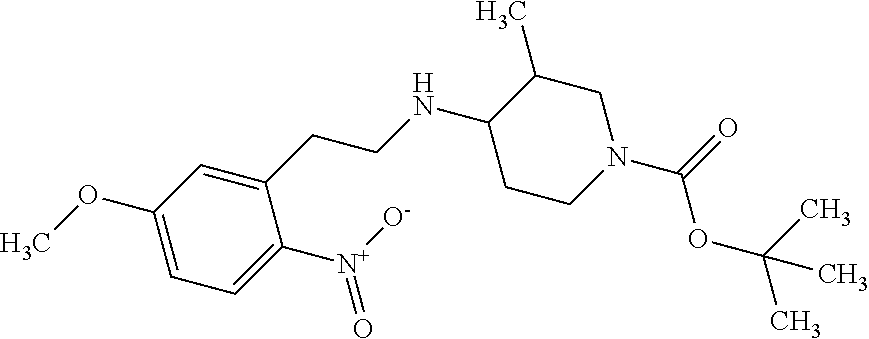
C1(OC)=CC=C([N+]([O-])=O)C(CCNC2CCN(C(=O)OC(C)(C)C)CC2C)=C1
